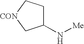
C1(N[Me])CC[CON]C1
